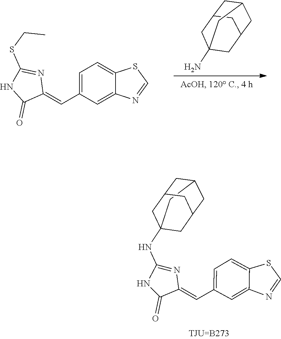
C1=NC2=CC(C=C3N=C(SCC)NC3=O)=CC=C2S1.C1C2(N)CC3CC1CC(C2)C3.C1=NC2=CC(C=C3N=C(NC45CC6CC(C4)CC(C5)C6)NC3=O)=CC=C2S1
